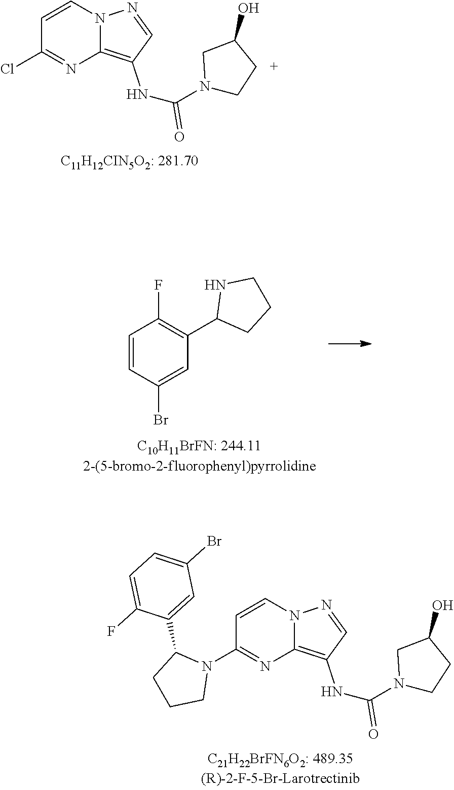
C1=CN2C(=C(NC(N3CCC(O)C3)=O)C=N2)N=C1N1C(C2=CC(Br)=CC=C2F)CCC1.C1=CC(Br)=CC(C2CCCN2)=C1F.C1=CN2C(=C(NC(N3CCC(O)C3)=O)C=N2)N=C1Cl
